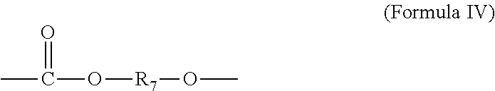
CC(O[R7]OC)=O
